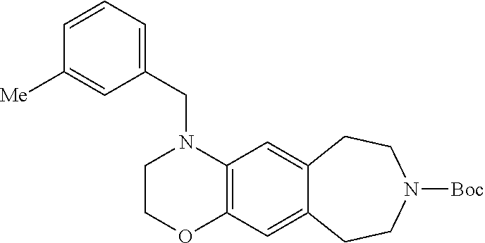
C1COC2=C(N1CC1=CC=CC([Me])=C1)C=C1C(=C2)CCN([Boc])CC1
